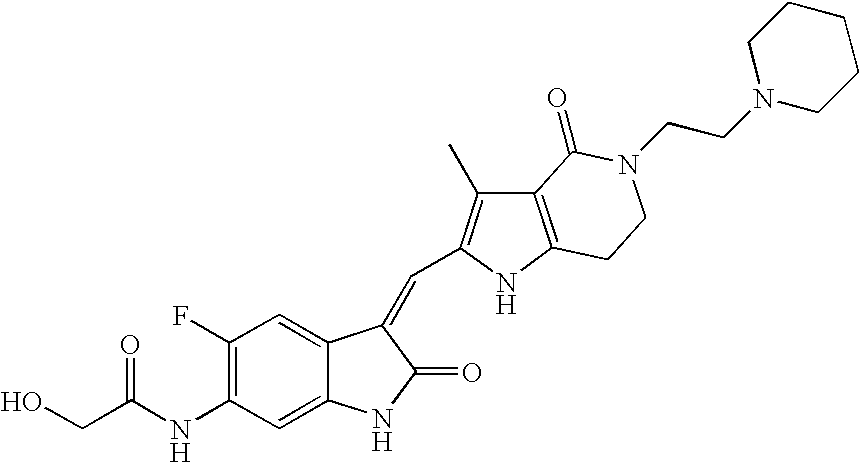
C1(F)=C(NC(=O)CO)C=C2C(=C1)C(=CC1=C(C)C3=C(N1)CCN(CCN1CCCCC1)C3=O)C(=O)N2
